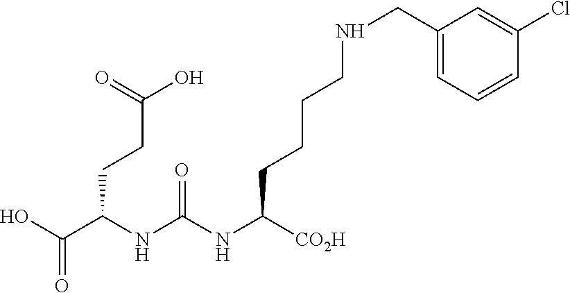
OC(C(NC(NC([CO2H])CCCCNCC1=CC=CC(Cl)=C1)=O)CCC(O)=O)=O
